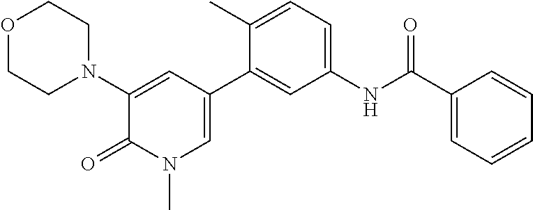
O1CCN(C2=CC(C3=CC(NC(C4=CC=CC=C4)=O)=CC=C3C)=CN(C)C2=O)CC1
